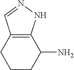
C12=C(CCCC1N)C=NN2
